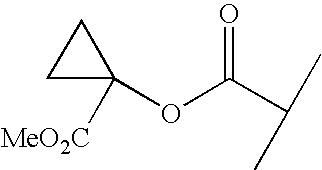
C(C(C)C)(=O)OC1([MeO2C])CC1
